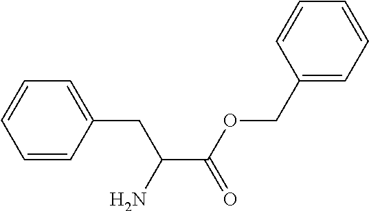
C1=CC(CC(C(OCC2=CC=CC=C2)=O)N)=CC=C1
